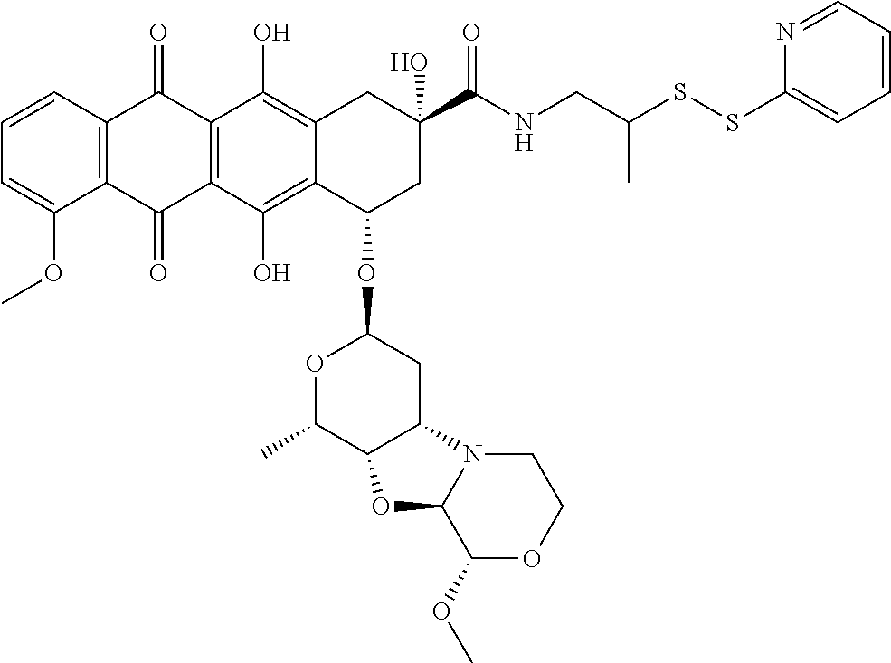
C1=CC2=C(C(OC)=C1)C(=O)C1=C(C2=O)C(O)=C2C(=C1O)C(OC1OC(C)C3C(C1)N1C(C(OC)OCC1)O3)CC(C(NCC(SSC1=CC=CC=N1)C)=O)(O)C2
